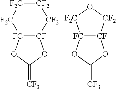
[FC]12[CF]([CF2][CF2][F2C][F2C]1)OC(=[CF3])O2.[FC]12[CF](OC(=[CF3])O1)[CF2]O[F2C]2
